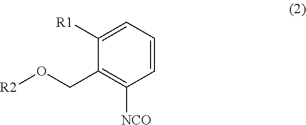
C1=CC=C([R1])C(CO[R2])=C1[NCO]
